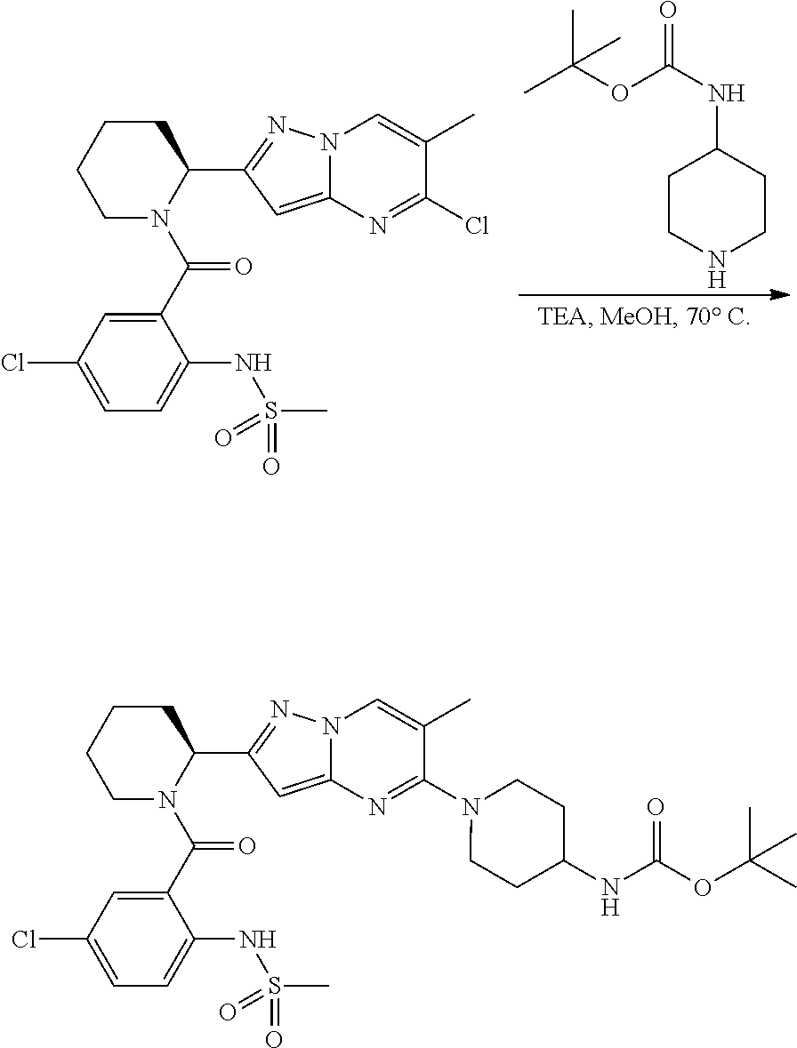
C1CCCN(C(C2=CC(Cl)=CC=C2NS(=O)(=O)C)=O)C1C1=NN2C(=C1)N=C(Cl)C(C)=C2.C1CNCCC1NC(=O)OC(C)(C)C.C1CCCN(C(C2=CC(Cl)=CC=C2NS(=O)(=O)C)=O)C1C1=NN2C(=C1)N=C(N1CCC(NC(OC(C)(C)C)=O)CC1)C(C)=C2
